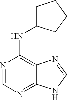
N1=CN=C2C(=C1NC1CCCC1)N=CN2
